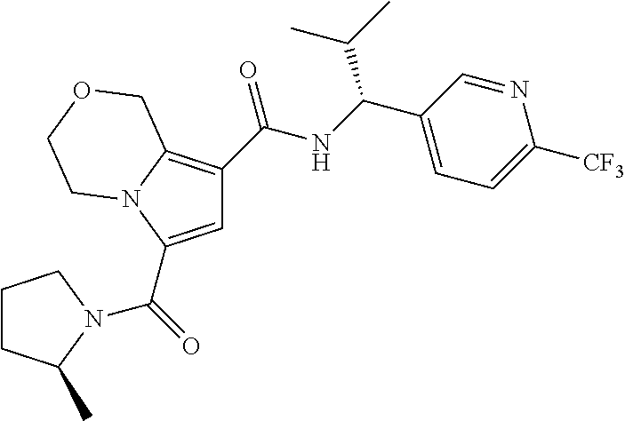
C1=C(C(=O)N2C(C)CCC2)N2C(=C1C(NC(C1=CC=C([CF3])N=C1)C(C)C)=O)COCC2
